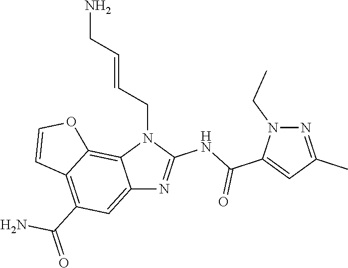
C12=CC(C(=O)N)=C3C(=C1N(CC=CCN)C(NC(C1=CC(C)=NN1CC)=O)=N2)OC=C3
